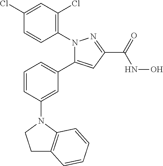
C1(Cl)=CC(Cl)=C(N2C(C3=CC=CC(N4C5=C(CC4)C=CC=C5)=C3)=CC(C(=O)NO)=N2)C=C1
